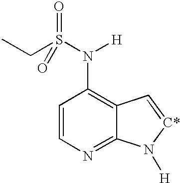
C1=CN=C2C(=C1N(S(CC)(=O)=O)[H])C=[C*]N2[H]
